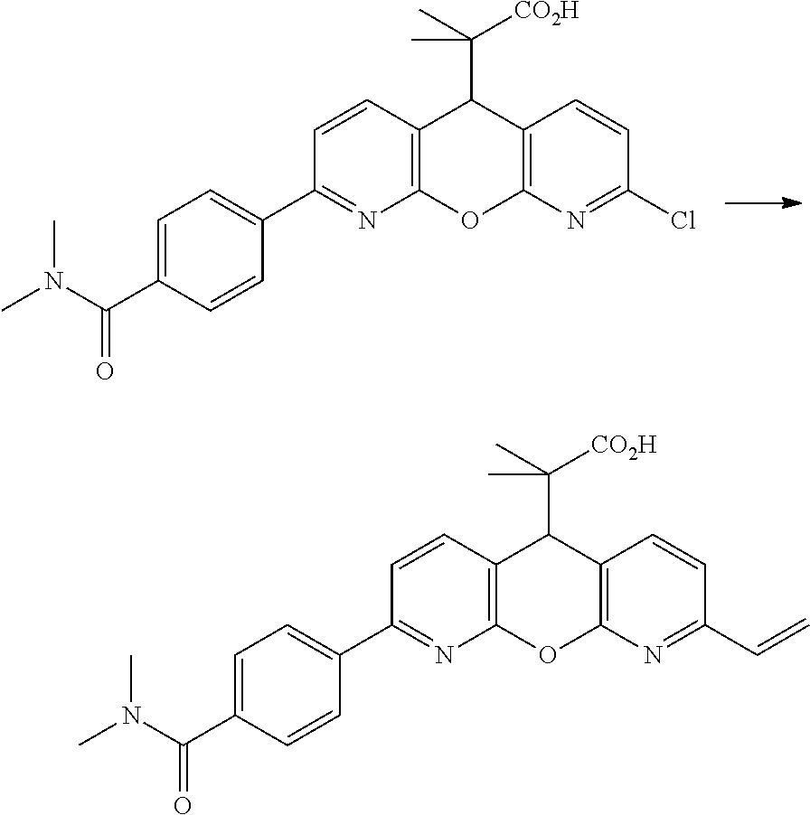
C12=C(N=C(Cl)C=C1)OC1=C(C2C(C)([CO2H])C)C=CC(C2=CC=C(C(N(C)C)=O)C=C2)=N1.C12=C(N=C(C=C)C=C1)OC1=C(C2C(C)([CO2H])C)C=CC(C2=CC=C(C(N(C)C)=O)C=C2)=N1
